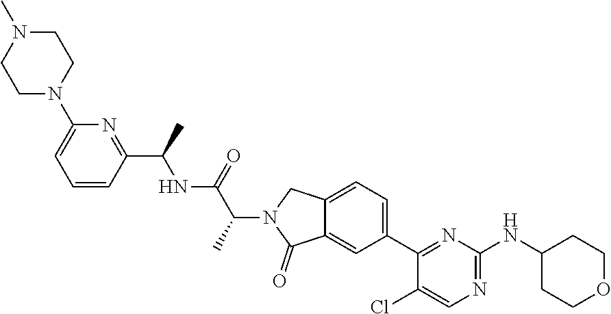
C1(C2=CC=C3C(=C2)C(=O)N(C(C(NC(C2=NC(N4CCN(C)CC4)=CC=C2)C)=O)C)C3)=NC(NC2CCOCC2)=NC=C1Cl
